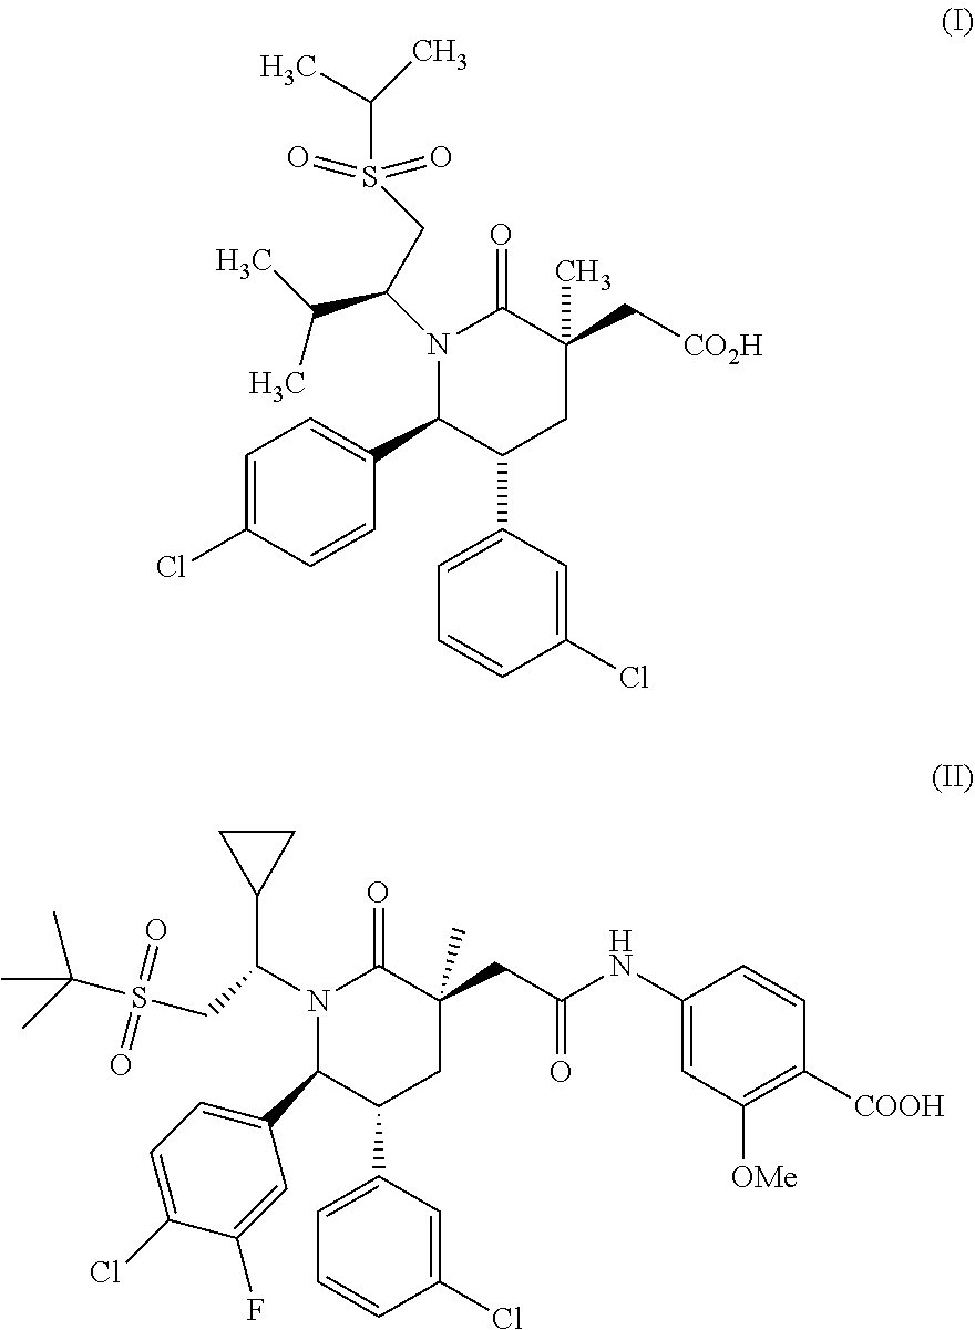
N1(C(C(C)C)CS(C(C)C)(=O)=O)C(C2=CC=C(Cl)C=C2)C(C2=CC=CC(Cl)=C2)CC(C[CO2H])(C)C1=O.C1(NC(=O)CC2(C)C(=O)N(C(C3CC3)CS(C(C)(C)C)(=O)=O)C(C3=CC=C(Cl)C(F)=C3)C(C3=CC=CC(Cl)=C3)C2)=CC([OMe])=C([COOH])C=C1
